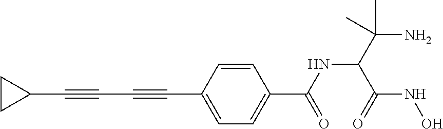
C1(C#CC#CC2=CC=C(C(=O)NC(C(NO)=O)C(N)(C)C)C=C2)CC1
